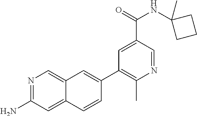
N1=C(N)C=C2C(=C1)C=C(C1=C(C)N=CC(C(NC3(C)CCC3)=O)=C1)C=C2
